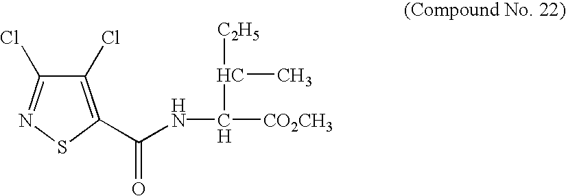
C1(Cl)=C(C(=O)NC(C(C)[C2H5])[CO2CH3])SN=C1Cl
